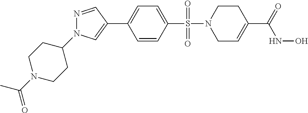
C1C=C(C(=O)NO)CCN1S(=O)(=O)C1=CC=C(C2=CN(C3CCN(C(=O)C)CC3)N=C2)C=C1
